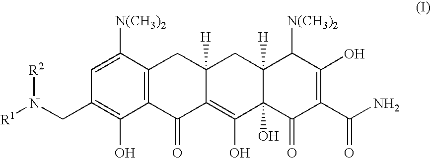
C1=C([N(CH3)2])C2=C(C(O)=C1CN([R1])[R2])C(=O)C1=C(O)C3(O)C([H])(CC1([H])C2)C([N(CH3)2])C(O)=C(C(N)=O)C3=O
